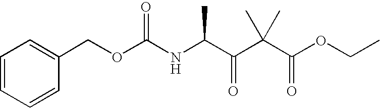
C1=CC=CC(COC(NC(C(C(C(OCC)=O)(C)C)=O)C)=O)=C1
